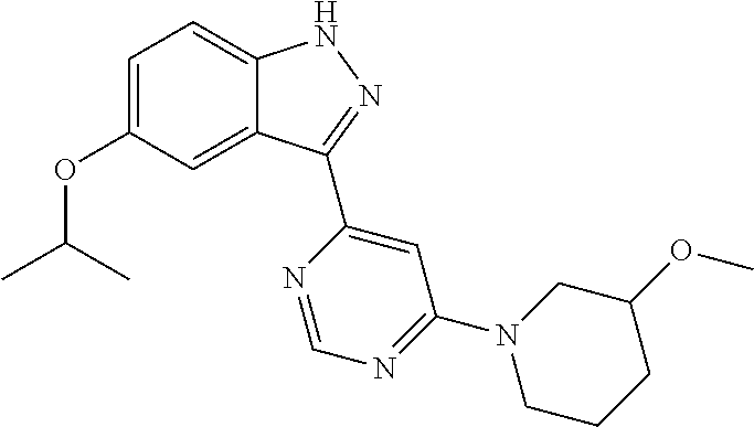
C1=C(OC(C)C)C=C2C(=C1)NN=C2C1=CC(N2CCCC(OC)C2)=NC=N1
